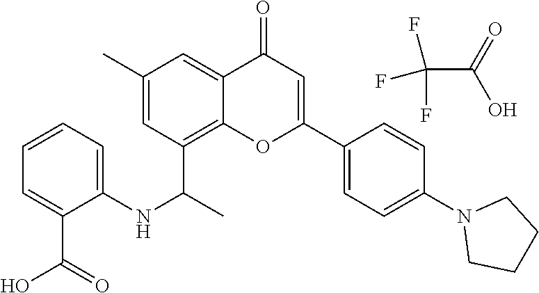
C1CN(C2=CC=C(C3=CC(=O)C4=CC(C)=CC(C(C)NC5=CC=CC=C5C(=O)O)=C4O3)C=C2)CC1.FC(F)(C(=O)O)F
